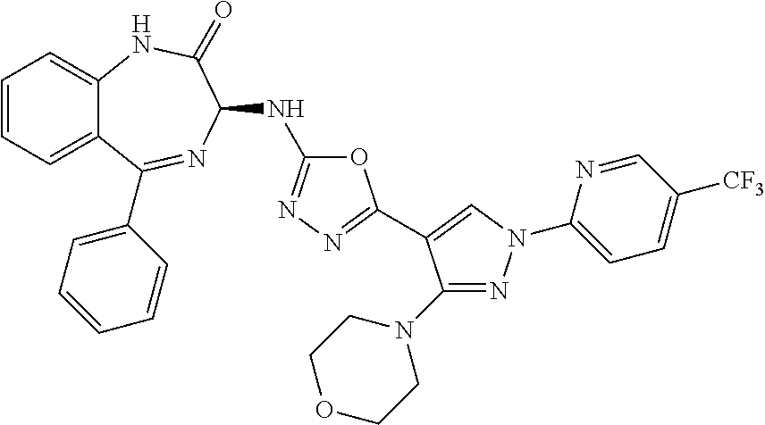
C1=CC=C2C(=C1)NC(=O)C(NC1=NN=C(C3=CN(C4=CC=C([CF3])C=N4)N=C3N3CCOCC3)O1)N=C2C1=CC=CC=C1
